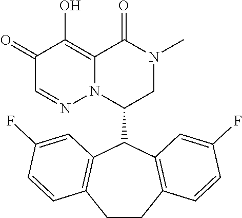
C1(=O)C=NN2C(=C1O)C(=O)N(C)CC2C1C2=C(C=CC(F)=C2)CCC2=C1C=C(F)C=C2
